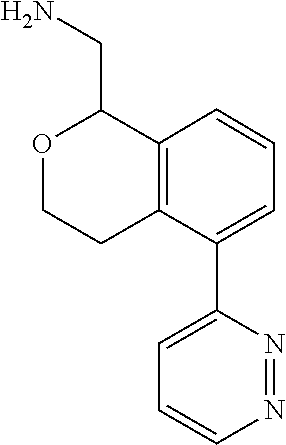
C1=CC=C(C2=CC=CN=N2)C2=C1C(CN)OCC2
